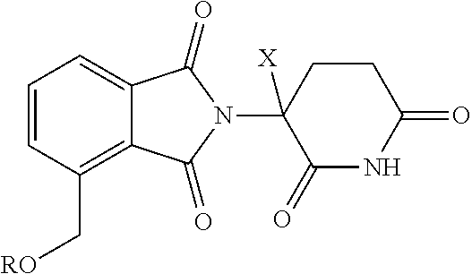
C1=CC(C[RO])=C2C(=C1)C(=O)N(C1([X])C(=O)NC(=O)CC1)C2=O
